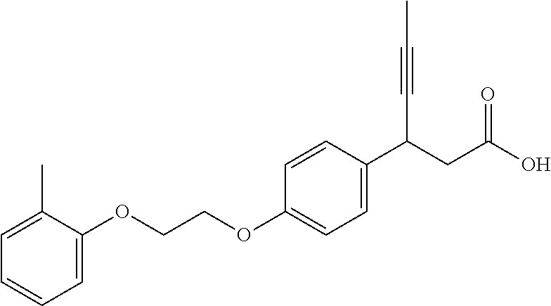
C1=C(OCCOC2=CC=C(C(CC(O)=O)C#CC)C=C2)C(C)=CC=C1
